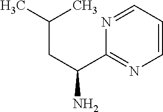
C(CC(C1=NC=CC=N1)N)(C)C
